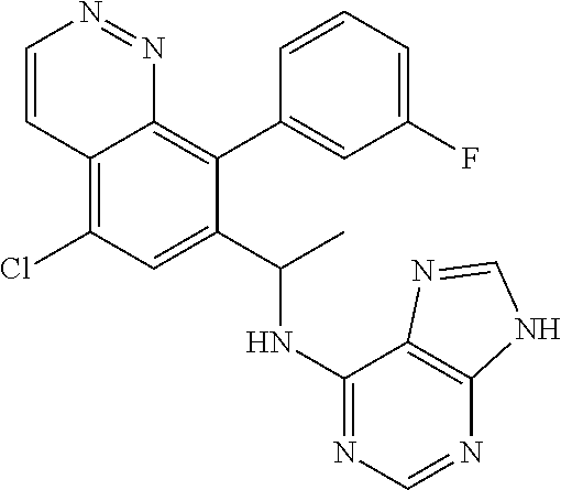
C1=CC2=C(Cl)C=C(C(C)NC3=NC=NC4=C3N=CN4)C(C3=CC(F)=CC=C3)=C2N=N1
